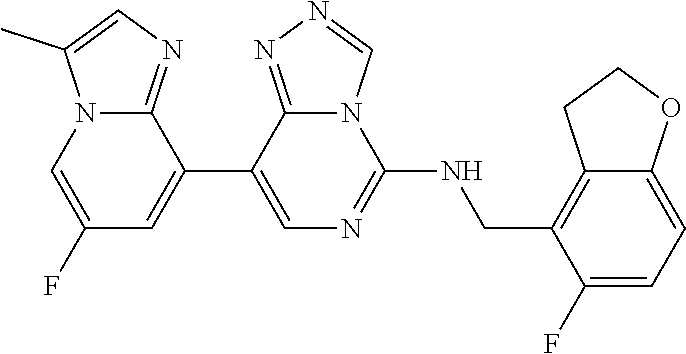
C1(C2=CC(F)=CN3C2=NC=C3C)=CN=C(NCC2=C3C(=CC=C2F)OCC3)N2C1=NN=C2
